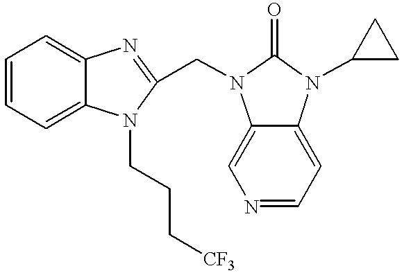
C1=CC=C2C(=C1)N=C(CN1C3=CN=CC=C3N(C3CC3)C1=O)N2CCC[CF3]
